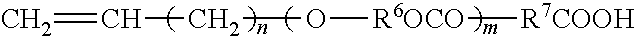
C(=C)CO[R6OCO][R7COOH]
